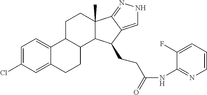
C1=C(Cl)C=C2C(=C1)C1C(CC2)C2C(C)(CC1)C1=NNC=C1C2CCC(NC1=NC=CC=C1F)=O
